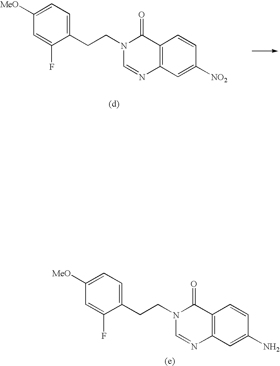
C1([MeO])=CC=C(CCN2C(=O)C3=C(C=C([NO2])C=C3)N=C2)C(F)=C1.C1([MeO])=CC=C(CCN2C(=O)C3=C(N=C2)C=C(N)C=C3)C(F)=C1
